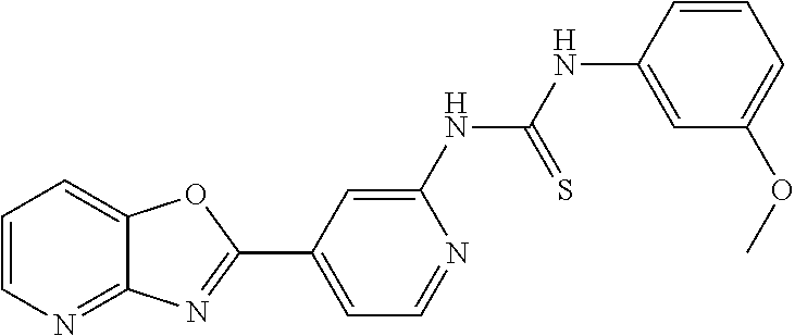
C1=CN=C2C(=C1)OC(C1=CC=NC(NC(NC3=CC(OC)=CC=C3)=S)=C1)=N2
